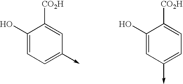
C1(O)=CC=C(->C)C=C1[CO2H].C1(O)=CC(->C)=CC=C1[CO2H]
